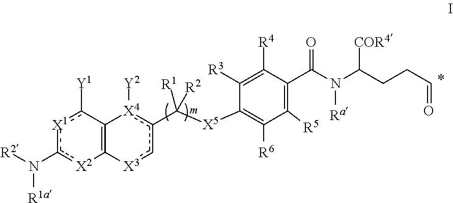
[X1]1c(N([R2])[R1a])[X2]C2=C(c1[Y1])[X4]([Y2])c(C([X5]C1=C([R6])C([R5])=C(C(N(C(CCC=O)[COR4])[Ra])=O)C([R4])=C1[R3])([R1])[R2])c[X3]2
